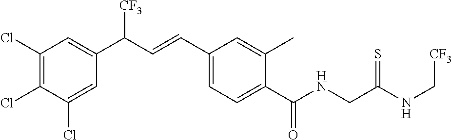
C1(Cl)=C(Cl)C(Cl)=CC(C(C=CC2=CC=C(C(NCC(NC[CF3])=S)=O)C(C)=C2)[CF3])=C1
